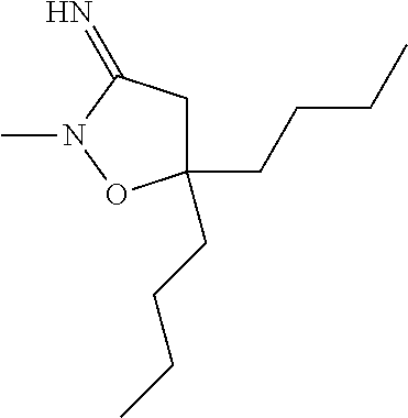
C1(CCCC)(CCCC)CC(=N)N(C)O1
